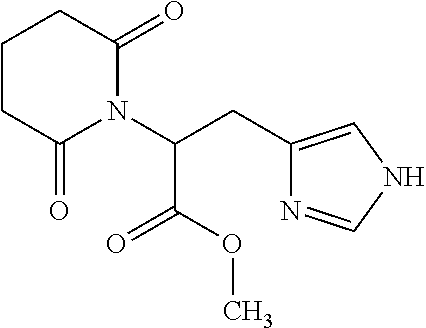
C1(CC(N2C(=O)CCCC2=O)C(OC)=O)=CNC=N1
